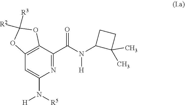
N1=C(C(N(C2C(C)(C)CC2)[H])=O)C2=C(C=C1N([R5])[H])OC([R3])([R2])O2
